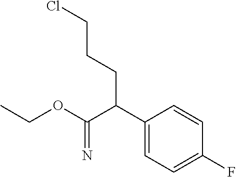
C1(C(C(OCC)=N)CCCCl)=CC=C(F)C=C1
